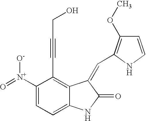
C1([N+](=O)[O-])=CC=C2C(=C1C#CCO)C(=CC1=C(OC)C=CN1)C(=O)N2
